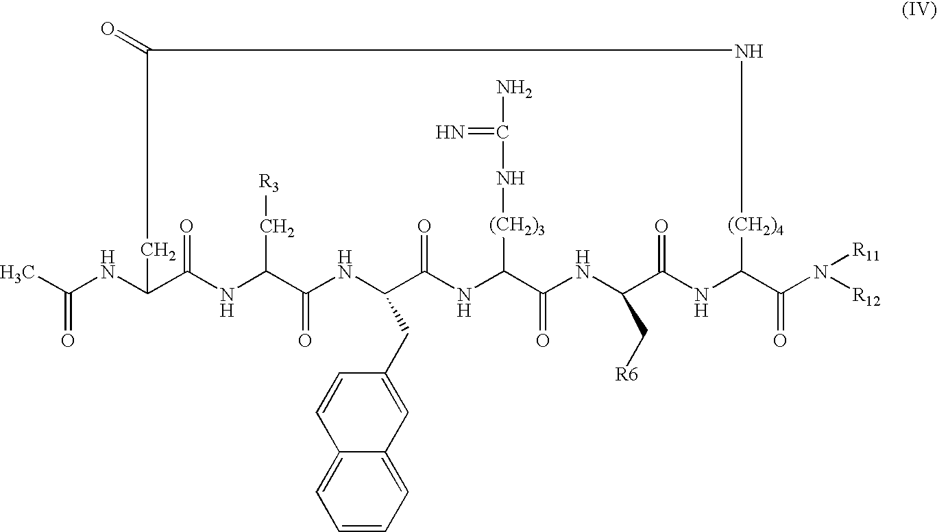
CC(NC1C(=O)NC(C[R3])C(=O)NC(CC2=CC3=CC=CC=C3C=C2)C(=O)NC([(CH2)3]NC(=N)N)C(=O)NC(C[R6])C(=O)NC(C(N([R12])[R11])=O)[(CH2)4]NC(=O)C1)=O
